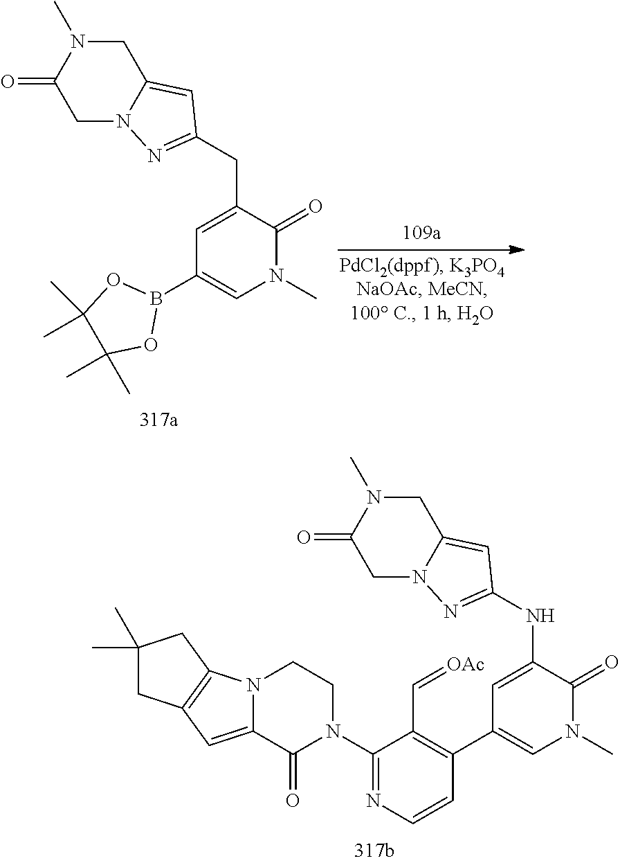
C1(N2CCN3C(=CC4=C3CC(C)(C)C4)C2=O)=NC=CC(C2=CN(C)C(=O)C(NC3=NN4C(=C3)CN(C)C(=O)C4)=C2)=C1C=[OAc].C1=C(CC2=NN3C(=C2)CN(C)C(=O)C3)C(=O)N(C)C=C1B1OC(C)(C)C(C)(C)O1
